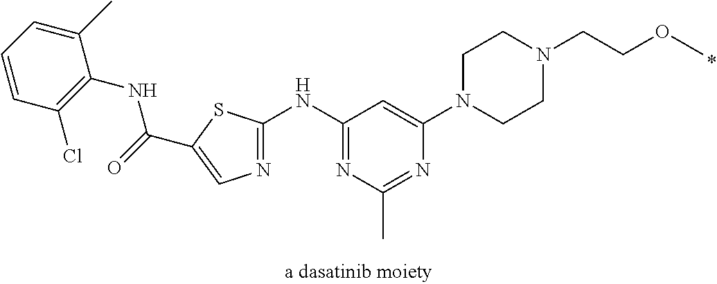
N1=C(NC2=NC(C)=NC(N3CCN(CCOC)CC3)=C2)SC(C(=O)NC2=C(Cl)C=CC=C2C)=C1
